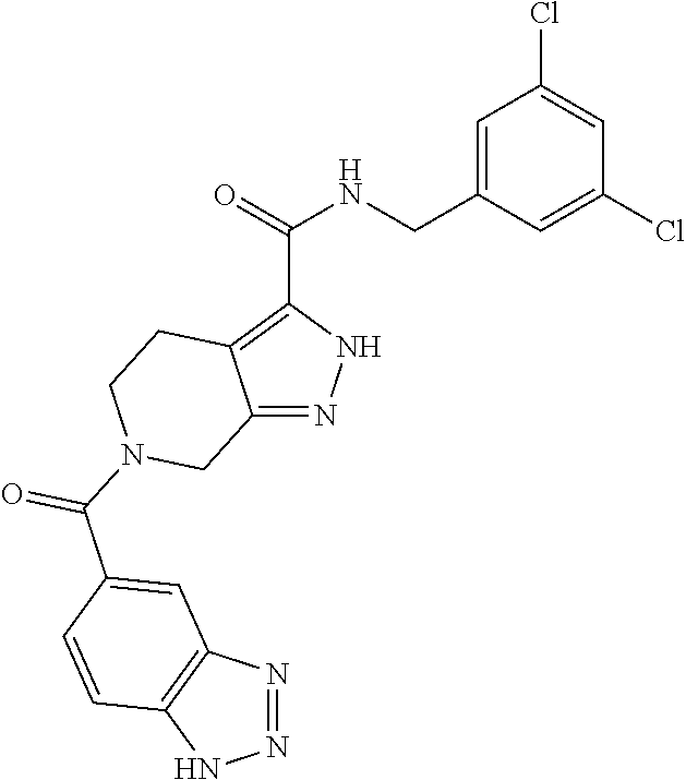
O=C(C1=C2C(=NN1)CN(C(C1=CC3=C(NN=N3)C=C1)=O)CC2)NCC1=CC(Cl)=CC(Cl)=C1
